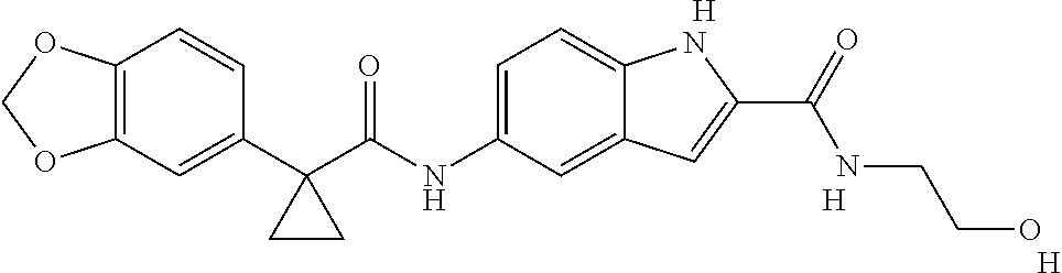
C1(C2(C(NC3=CC=C4C(=C3)C=C(C(=O)NCCO)N4)=O)CC2)=CC2=C(C=C1)OCO2.[H].[H].[H]
